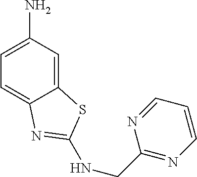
C12=CC(N)=CC=C1N=C(NCC1=NC=CC=N1)S2
